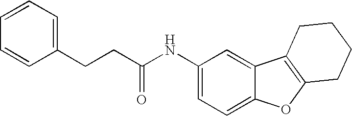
C1(NC(CCC2=CC=CC=C2)=O)=CC=C2C(=C1)C1=C(O2)CCCC1
